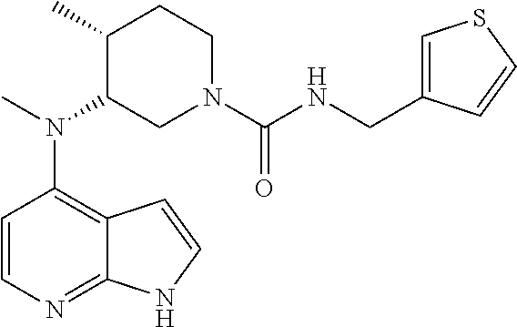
C12=C(N(C)C3CN(C(NCC4=CSC=C4)=O)CCC3C)C=CN=C1NC=C2
